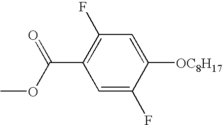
C1=C(F)C([OC8H17])=CC(F)=C1C(OC)=O
